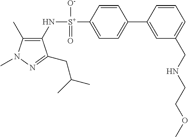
C1(C)=C(N[S+](C2=CC=C(C3=CC(CNCCOC)=CC=C3)C=C2)([O-])=O)C(CC(C)C)=NN1C
